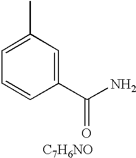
C1(C)=CC=CC(C(N)=O)=C1.[C7H6NO]
